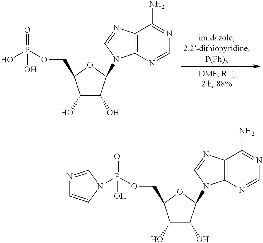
C1(O)C(O)C(N2C3=C(N=C2)C(N)=NC=N3)OC1COP(=O)(O)O.C1(O)C(O)C(N2C3=C(N=C2)C(N)=NC=N3)OC1COP(=O)(O)N1C=CN=C1
